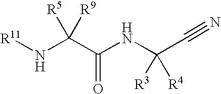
[R11]NC(C(NC(C#N)([R3])[R4])=O)([R5])[R9]
